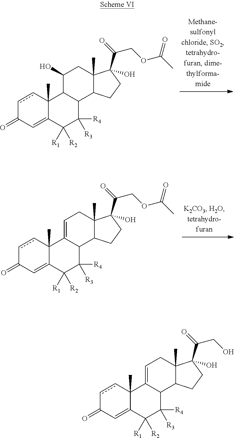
c1cC2(C)C(=CC1=O)C([R1])([R2])C([R3])([R4])C1C2C(O)CC2(C)C1CCC2(C(=O)COC(C)=O)O.c1cC2(C)C(=CC1=O)C([R1])([R2])C([R3])([R4])C1C2=CCC2(C)C1CCC2(C(=O)COC(C)=O)O.c1cC2(C)C(=CC1=O)C([R1])([R2])C([R3])([R4])C1C2=CCC2(C)C1CCC2(C(=O)CO)O
